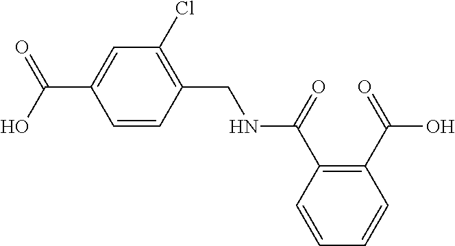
C(NC(C1=C(C(O)=O)C=CC=C1)=O)C1=C(Cl)C=C(C(O)=O)C=C1
